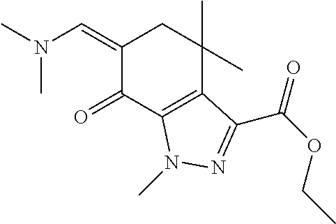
C1(=CN(C)C)C(=O)C2=C(C(C)(C)C1)C(C(OCC)=O)=NN2C
